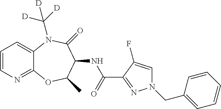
C1=CN=C2C(=C1)N(C([D])([D])[D])C(=O)C(NC(C1=NN(CC3=CC=CC=C3)C=C1F)=O)C(C)O2
